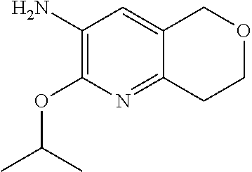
C1(N)=C(OC(C)C)N=C2C(=C1)COCC2
